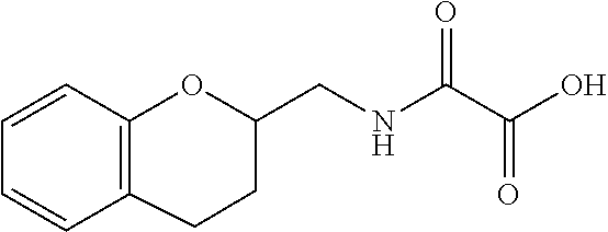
C1=CC2=C(C=C1)OC(CNC(C(O)=O)=O)CC2
